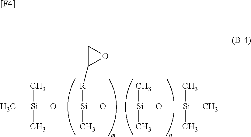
C[Si](O[Si](O[Si](O[Si](C)(C)C)(C)C)([R]C1OC1)C)(C)C.[[F4]]
